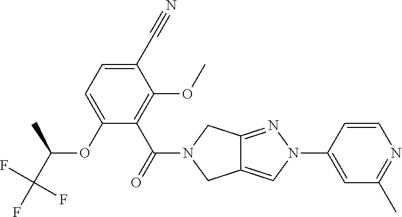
O(C1=CC=C(C#N)C(OC)=C1C(=O)N1CC2=CN(C3=CC(C)=NC=C3)N=C2C1)C(C(F)(F)F)C
